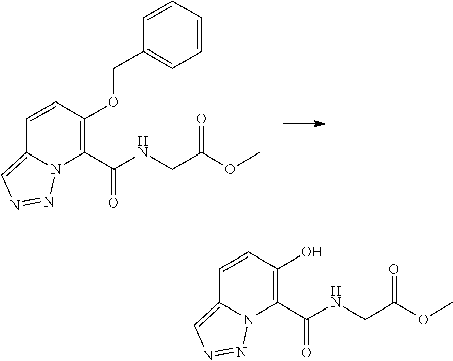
C1=CC(OCC2=CC=CC=C2)=C(C(NCC(OC)=O)=O)N2C1=CN=N2.C1=CC(O)=C(C(NCC(OC)=O)=O)N2C1=CN=N2
